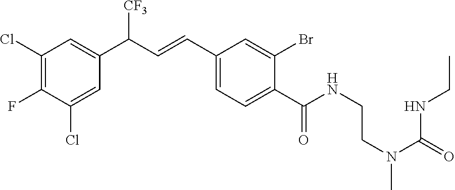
C1(Cl)=C(F)C(Cl)=CC(C(C=CC2=CC=C(C(NCCN(C(=O)NCC)C)=O)C(Br)=C2)[CF3])=C1
